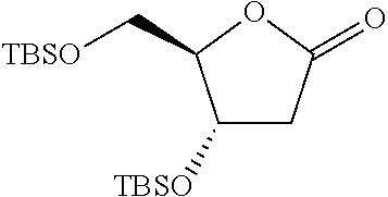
C1([TBSO])CC(=O)OC1C[TBSO]
